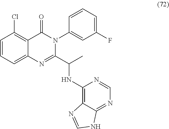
C1=CC=C2C(=C1Cl)C(=O)N(C1=CC(F)=CC=C1)C(C(C)NC1=C3C(=NC=N1)NC=N3)=N2
